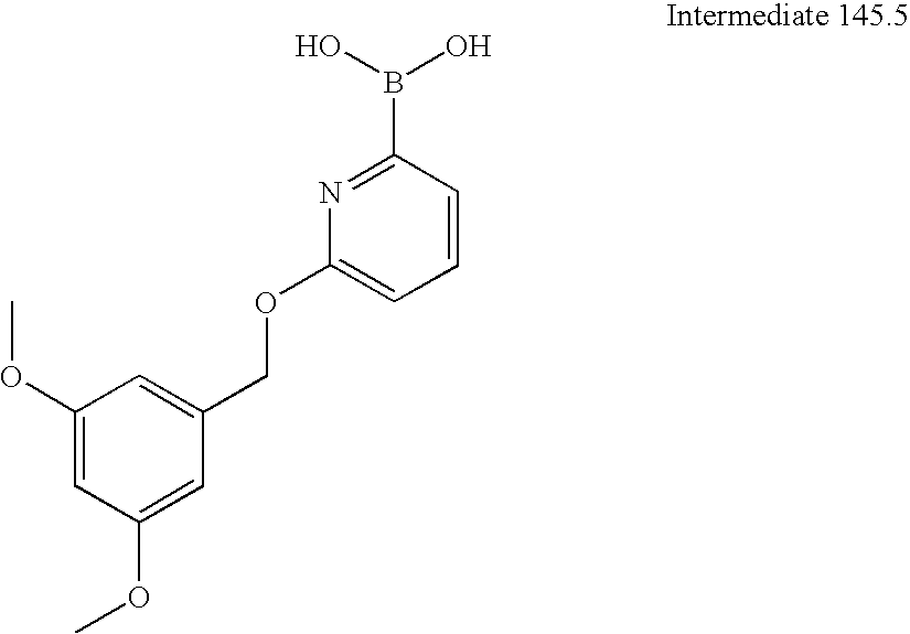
C1(OC)=CC(OC)=CC(COC2=CC=CC(B(O)O)=N2)=C1
